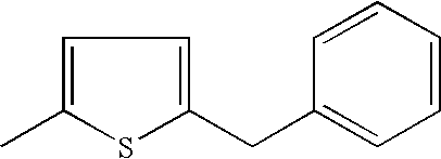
C1=C(C)SC(CC2=CC=CC=C2)=C1
